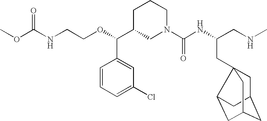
O(C(C1CN(C(NC(CNC)CC23CC4CC(CC2C4)C3)=O)CCC1)C1=CC(Cl)=CC=C1)CCNC(OC)=O
